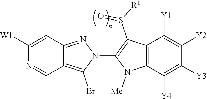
C12=C(Br)N(C3=C(S([R1])=O)C4=C(N3[Me])C([Y4])=C([Y3])C([Y2])=C4[Y1])N=C1C=C([W1])N=C2
